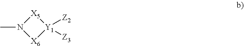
N1(C)[X6][Y1]([Z2])([Z3])[X5]1
